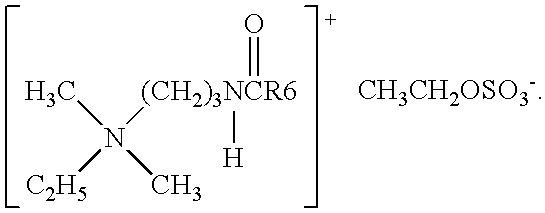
N([(CH2)3NCR6]([H])=O)([C2H5])(C)C.[CH3CH2OSO3-]
